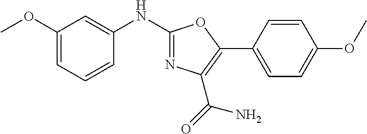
C1(OC)=CC=CC(NC2=NC(C(=O)N)=C(C3=CC=C(OC)C=C3)O2)=C1
